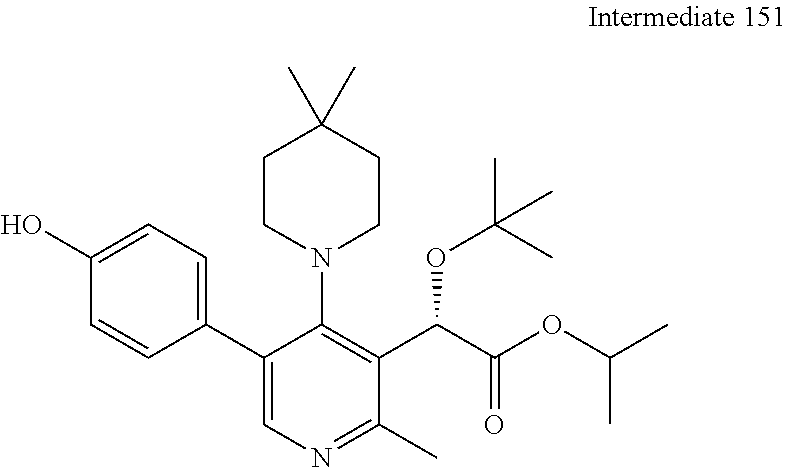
OC1=CC=C(C2=CN=C(C)C(C(C(OC(C)C)=O)OC(C)(C)C)=C2N2CCC(C)(C)CC2)C=C1
